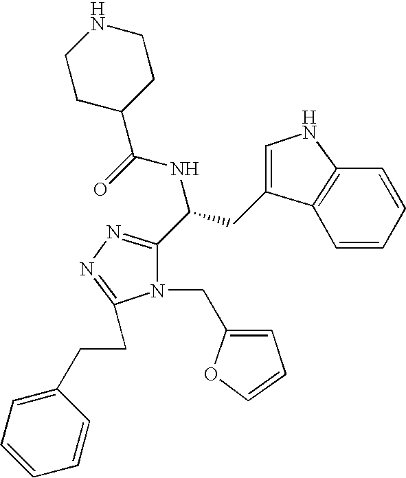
N(C(C1=NN=C(CCC2=CC=CC=C2)N1CC1=CC=CO1)CC1=CNC2=C1C=CC=C2)C(=O)C1CCNCC1
